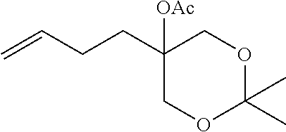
C1([OAc])(CCC=C)COC(C)(C)OC1
